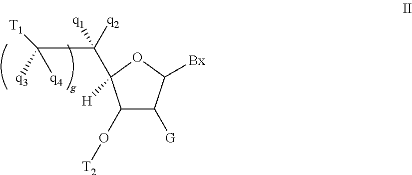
C1(O[T2])C([G])C([Bx])OC1(C([q2])(C([T1])([q4])[q3])[q1])[H]
